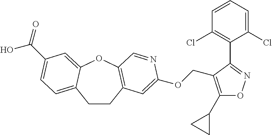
C1CC2=C(OC3=CC(C(O)=O)=CC=C13)C=NC(OCC1=C(C3CC3)ON=C1C1=C(Cl)C=CC=C1Cl)=C2
